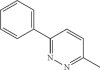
C1(C2=CC=CC=C2)=NN=C(C)C=C1
